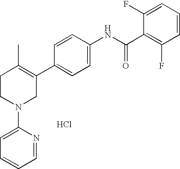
C1=CC(NC(C2=C(F)C=CC=C2F)=O)=CC=C1C1=C(C)CCN(C2=CC=CC=N2)C1.Cl
